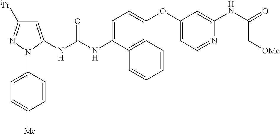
C1=C(NC(NC2=CC([iPr])=NN2C2=CC=C([Me])C=C2)=O)C2=C(C(OC3=CC=NC(NC(=O)C[OMe])=C3)=C1)C=CC=C2
